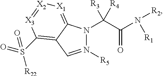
N1([R5])=CC2=C(S([R22])(=O)=O)[X3]=[X2][X1]=C2N1C(C(N([R2])[R1])=O)([R4])[R3]
